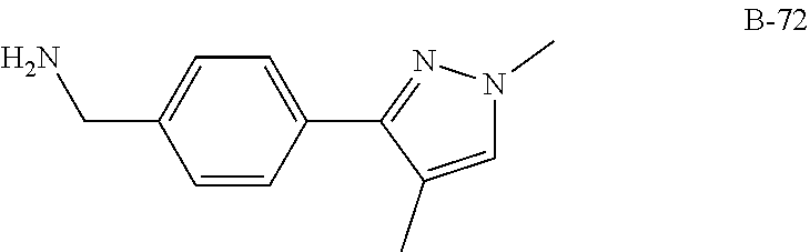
C1=CC(C2=NN(C)C=C2C)=CC=C1CN
